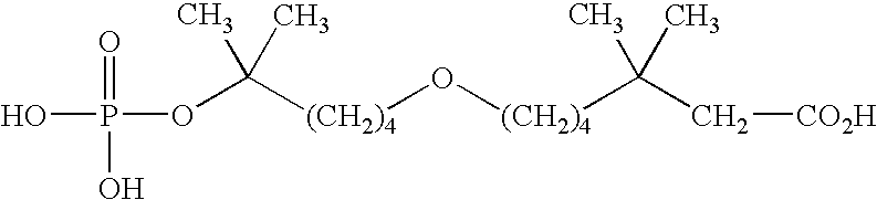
O(P(=O)(O)O)C([(CH2)4]O[(CH2)4]C(C)(C)C[CO2H])(C)C
